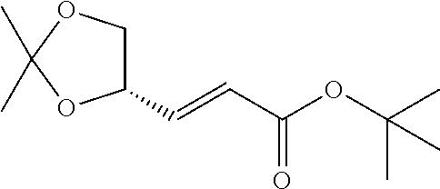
C1(C=CC(=O)OC(C)(C)C)COC(C)(C)O1
